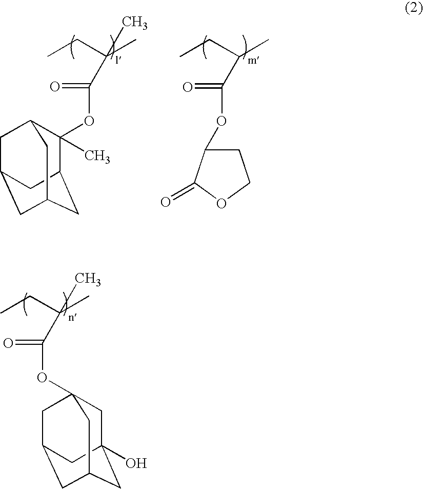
CCC(C)(C)C(=O)OC1(C)C2CC3CC(CC1C3)C2.CCC(C)C(=O)OC1CCOC1=O.CCC(C)(C)C(=O)OC12CC3(O)CC(CC(C1)C3)C2
